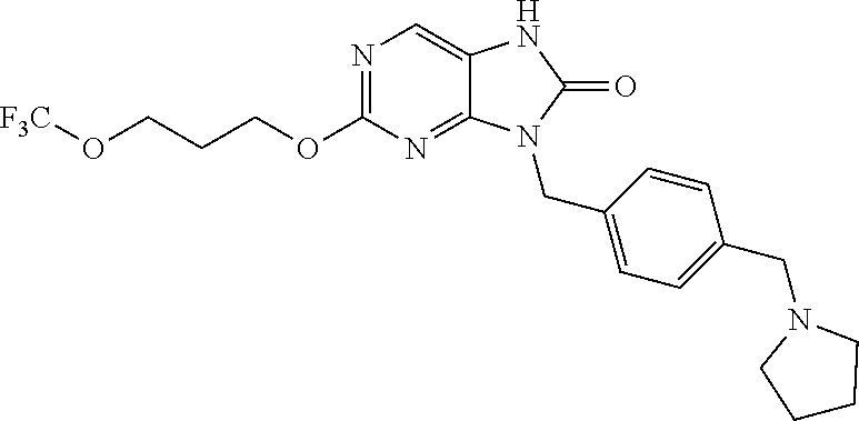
N1=C(OCCCO[F3C])N=C2C(=C1)NC(=O)N2CC1=CC=C(CN2CCCC2)C=C1
